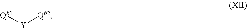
[Qb1][Y][Qb2]
